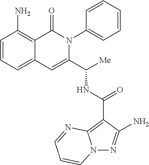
N12N=C(N)C(C(NC(C3=CC4=CC=CC(N)=C4C(=O)N3C3=CC=CC=C3)[Me])=O)=C1N=CC=C2
